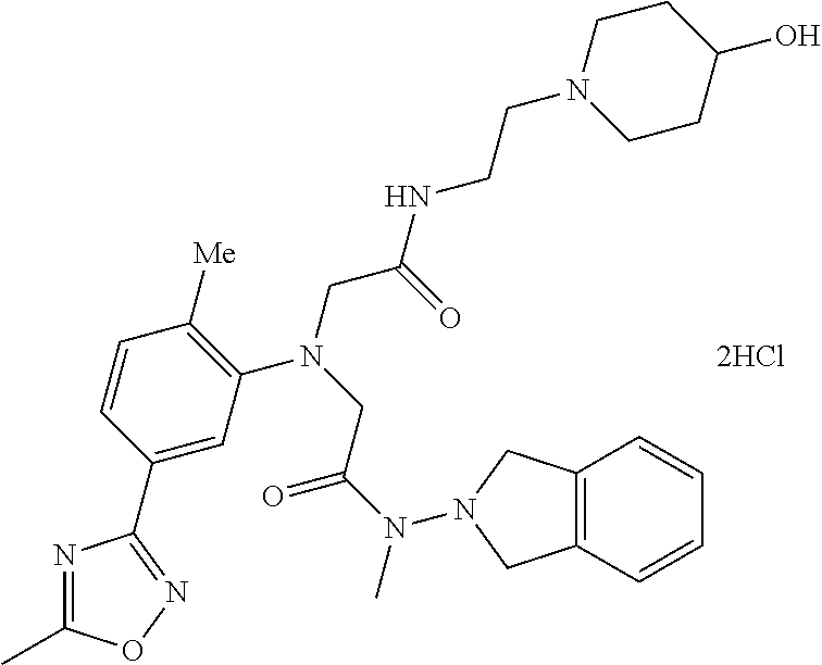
[2HCl].C1=C(C2=NOC(C)=N2)C=CC([Me])=C1N(CC(NCCN1CCC(O)CC1)=O)CC(N(C)N1CC2=C(C=CC=C2)C1)=O
